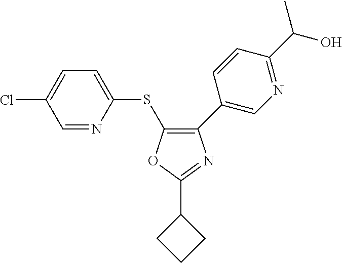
C1=NC(SC2=C(C3=CN=C(C(C)O)C=C3)N=C(C3CCC3)O2)=CC=C1Cl
